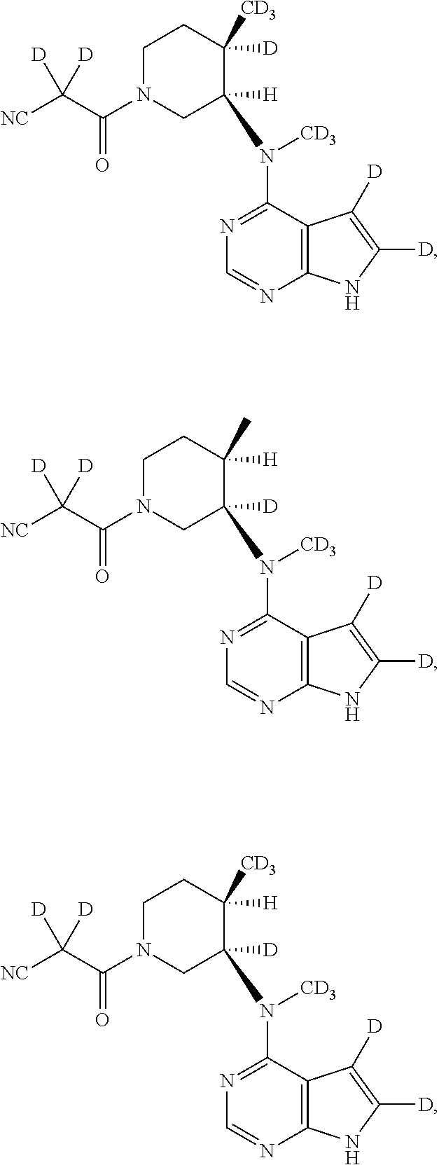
C12=C(C(N([CD3])C3([H])CN(C(C([NC])([D])[D])=O)CCC3([D])[CD3])=NC=N1)C([D])=C([D])N2.C12=C(C(N([CD3])C3([D])CN(C(C([NC])([D])[D])=O)CCC3([H])C)=NC=N1)C([D])=C([D])N2.C12=C(C(N([CD3])C3([D])CN(C(C([NC])([D])[D])=O)CCC3([H])[CD3])=NC=N1)C([D])=C([D])N2
